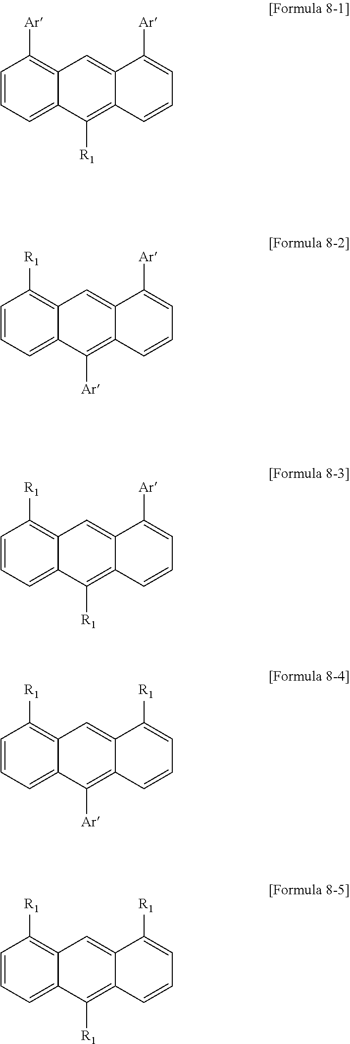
C1=CC=C2C(=C1[Ar])C=C1C(=C2[R1])C=CC=C1[Ar].C1=CC=C2C(=C1[R1])C=C1C(=C2[Ar])C=CC=C1[Ar].C1=CC=C2C(=C1[R1])C=C1C(=C2[R1])C=CC=C1[Ar].C1=CC=C2C(=C1[R1])C=C1C(=C2[Ar])C=CC=C1[R1].C1=CC=C2C(=C1[R1])C=C1C(=C2[R1])C=CC=C1[R1]
